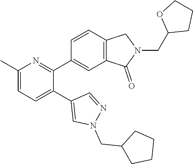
C1(C)=CC=C(C2=CN(CC3CCCC3)N=C2)C(C2=CC3=C(C=C2)CN(CC2CCCO2)C3=O)=N1
